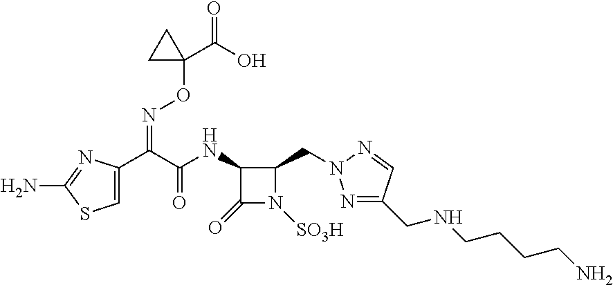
N(C(C(C1=CSC(N)=N1)=NOC1(C(=O)O)CC1)=O)C1C(CN2N=C(CNCCCCN)C=N2)N([SO3H])C1=O
